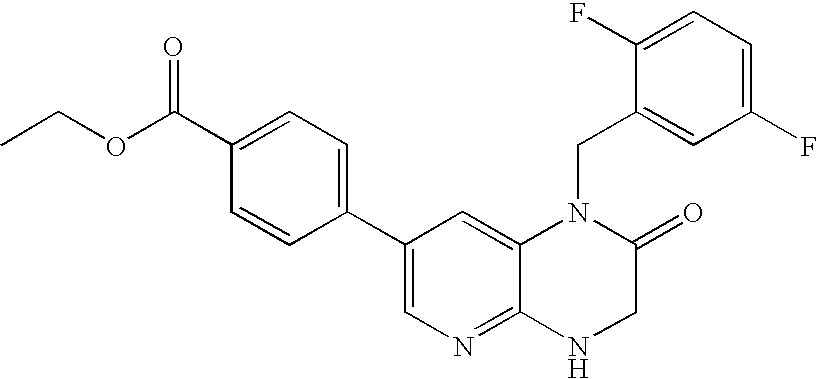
O(C(C1=CC=C(C2=CN=C3C(=C2)N(CC2=CC(F)=CC=C2F)C(=O)CN3)C=C1)=O)CC
